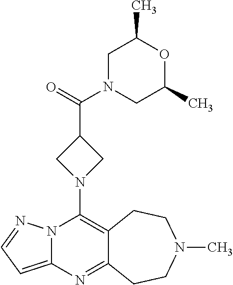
N12C(=CC=N1)N=C1C(=C2N2CC(C(=O)N3CC(C)OC(C)C3)C2)CCN(C)CC1
